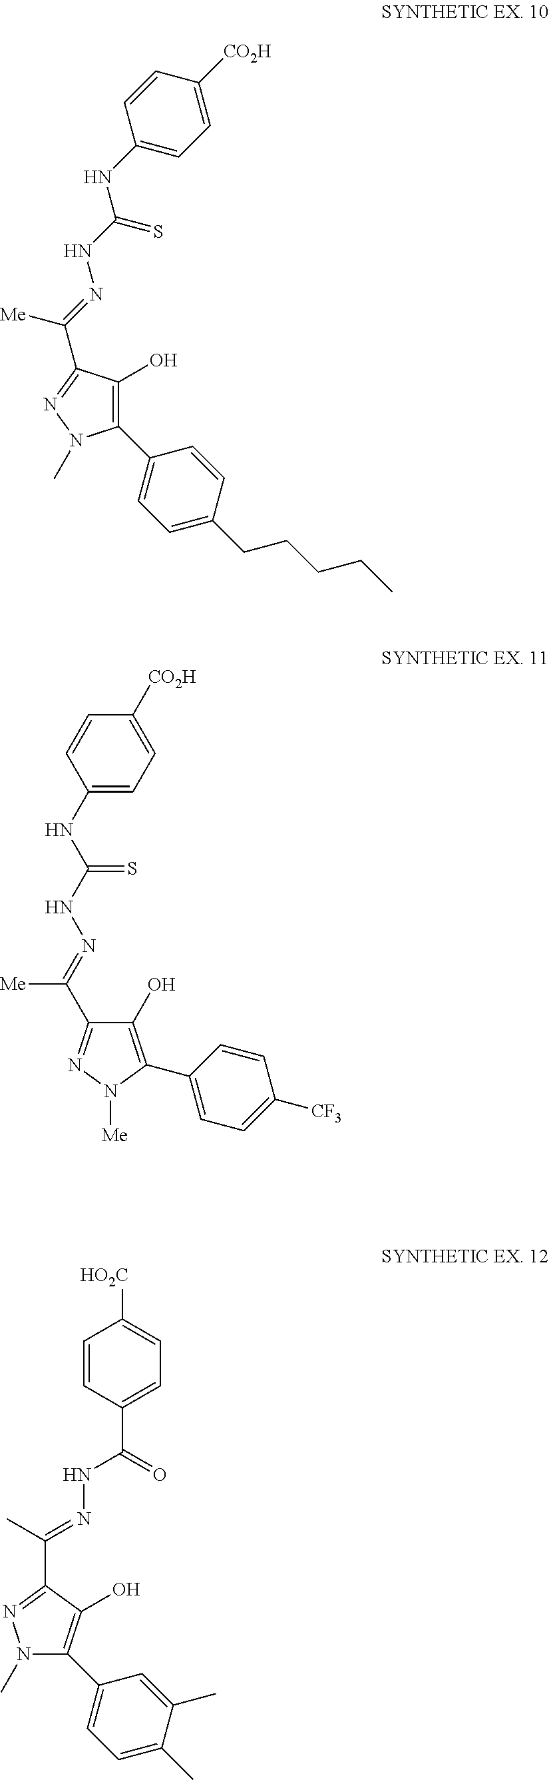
C1(NC(=S)NN=C([Me])C2=NN(C)C(C3=CC=C(CCCCC)C=C3)=C2O)=CC=C([CO2H])C=C1.C(C1=NN([Me])C(C2=CC=C([CF3])C=C2)=C1O)([Me])=NNC(=S)NC1=CC=C([CO2H])C=C1.C1=CC(C(=O)NN=C(C)C2=NN(C)C(C3=CC=C(C)C(C)=C3)=C2O)=CC=C1[HO2C]
